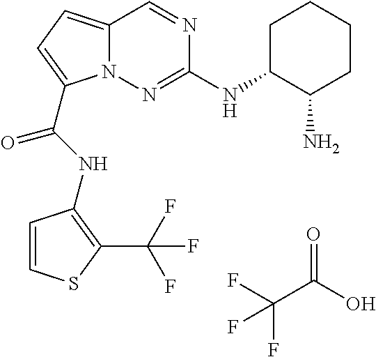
O=C(O)C(F)(F)F.N1=CC2=CC=C(C(NC3=C(C(F)(F)F)SC=C3)=O)N2N=C1NC1C(N)CCCC1
